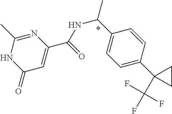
C1(=O)C=C(C(=O)NC(C)C2=CC=C(C3(C(F)(F)F)CC3)C=C2)N=C(C)N1
